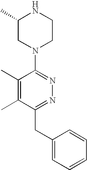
C1(C)=C(C)C(CC2=CC=CC=C2)=NN=C1N1CCNC(C)C1
